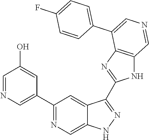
C1(C2=CN=CC(O)=C2)=NC=C2C(=C1)C(C1=NC3=C(N1)C=NC=C3C1=CC=C(F)C=C1)=NN2
